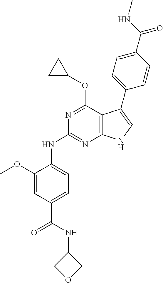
N1=C(OC2CC2)C2=C(N=C1NC1=CC=C(C(=O)NC3COC3)C=C1OC)NC=C2C1=CC=C(C(=O)NC)C=C1
